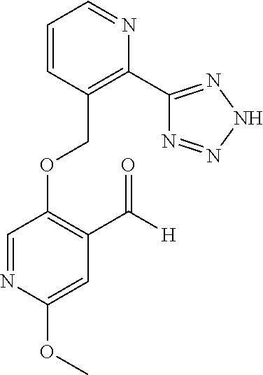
C(OC1=C(C([H])=O)C=C(OC)N=C1)C1=C(C2=NNN=N2)N=CC=C1
